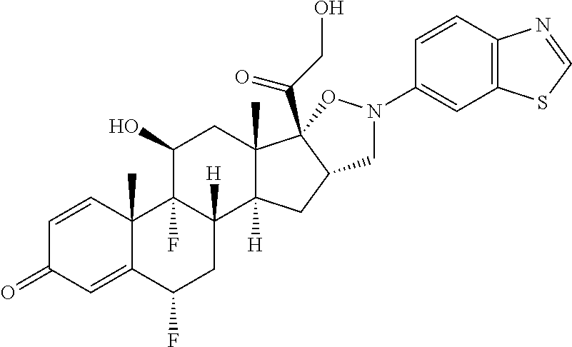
C1=CC2(C)C(=CC1=O)C(F)CC1([H])C2(F)C(O)CC2(C)C1([H])CC1C2(C(CO)=O)ON(C2=CC3=C(C=C2)N=CS3)C1
